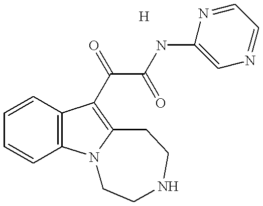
C1=CC=CC2=C1C(C(C(=O)NC1=CN=CC=N1)=O)=C1N2CCNCC1.[H]
